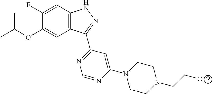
O(C1=CC2=C(C=C1F)NN=C2C1=NC=NC(N2CCN(CCO)CC2)=C1)C(C)C
